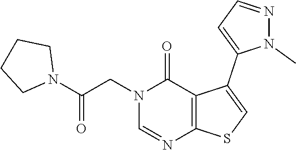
N1(CC(N2CCCC2)=O)C=NC2=C(C1=O)C(C1=CC=NN1C)=CS2
